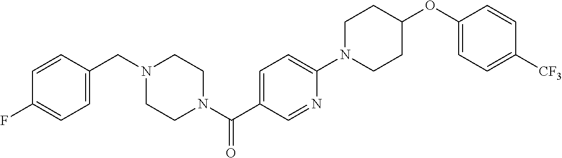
C1=C(CN2CCN(C(C3=CC=C(N4CCC(OC5=CC=C([CF3])C=C5)CC4)N=C3)=O)CC2)C=CC(F)=C1
